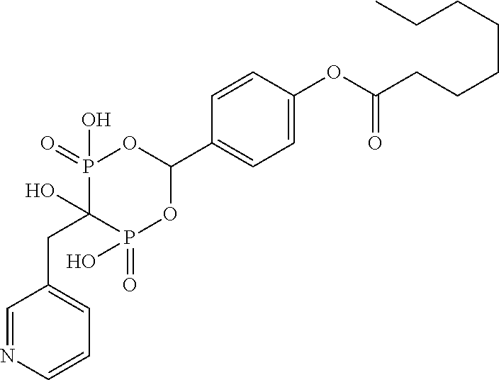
C1=NC=CC=C1CC1(O)P(=O)(O)OC(C2=CC=C(OC(CCCCCCC)=O)C=C2)OP1(=O)O
